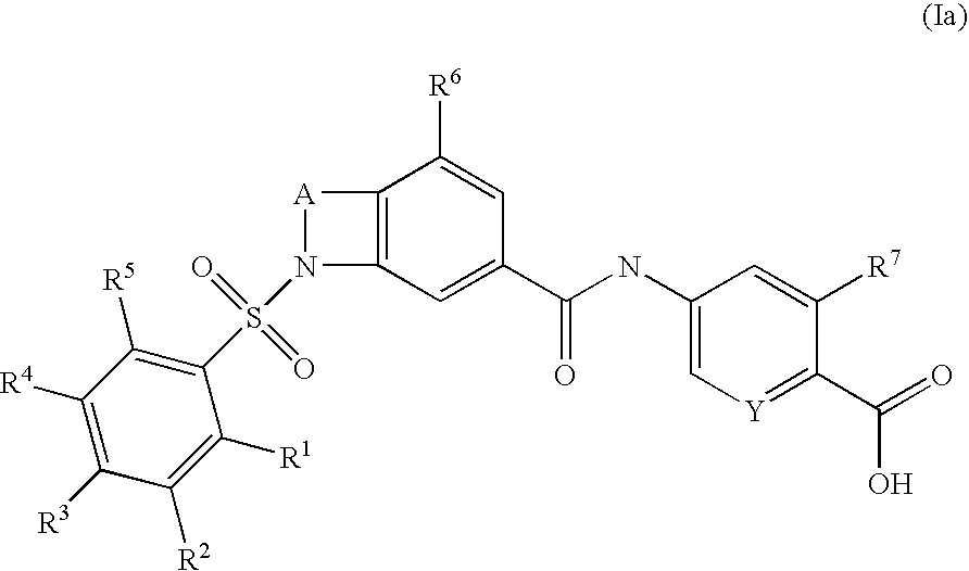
C1([R3])=C([R4])C([R5])=C(S(=O)(=O)N2C3=C([A]2)C([R6])=CC(C(NC2=C[Y]=C(C(O)=O)C([R7])=C2)=O)=C3)C([R1])=C1[R2]
